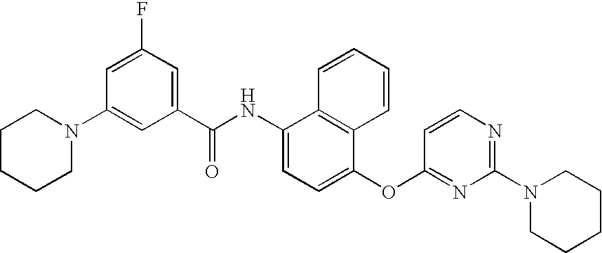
C1CCCN(C2=CC(C(NC3=CC=C(OC4=NC(N5CCCCC5)=NC=C4)C4=C3C=CC=C4)=O)=CC(F)=C2)C1
